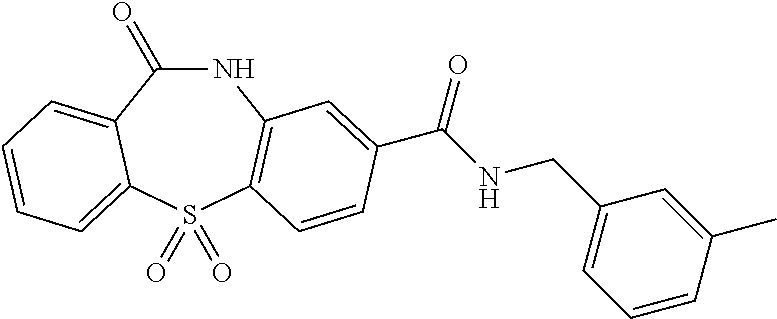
N1C(=O)C2=CC=CC=C2S(=O)(=O)C2=C1C=C(C(NCC1=CC=CC(C)=C1)=O)C=C2
